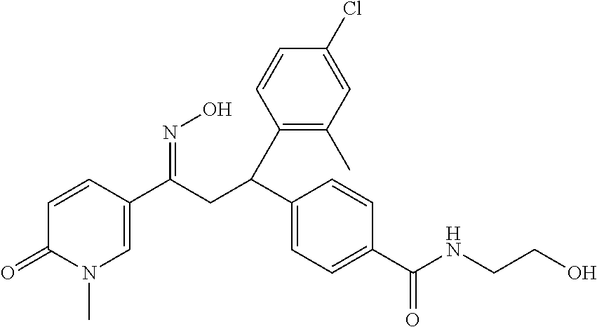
C1=CC(C(CC(C2=CC=C(C(NCCO)=O)C=C2)C2=C(C)C=C(Cl)C=C2)=NO)=CN(C)C1=O
